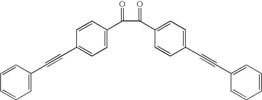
C1=CC=C(C#CC2=CC=C(C(=O)C(C3=CC=C(C#CC4=CC=CC=C4)C=C3)=O)C=C2)C=C1
